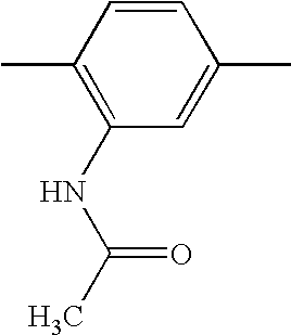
C1=CC(C)=C(NC(C)=O)C=C1C
